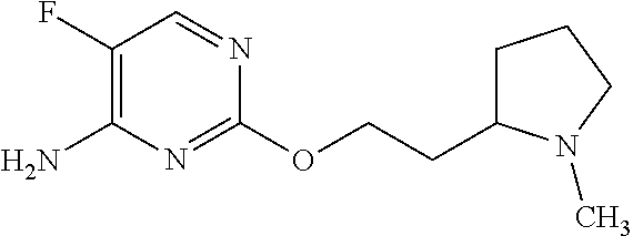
C1(OCCC2CCCN2C)=NC(N)=C(F)C=N1
